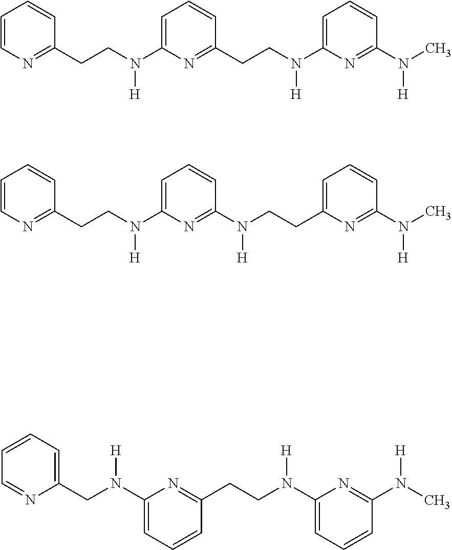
C1=CC=C(CN(C2=CC=CC(CCN(C3=CC=CC(N(C)[H])=N3)[H])=N2)[H])N=C1.C1=CN=C(CCN(C2=CC=CC(CCN(C3=CC=CC(N(C)[H])=N3)[H])=N2)[H])C=C1.C1=CN=C(CCN(C2=CC=CC(N(CCC3=CC=CC(N(C)[H])=N3)[H])=N2)[H])C=C1
